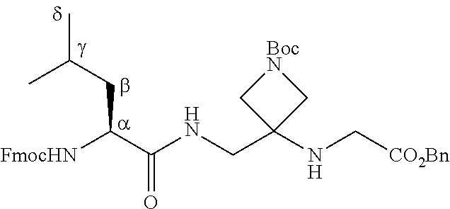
N(CC1(NC[CO2Bn])C[BocN]C1)C(C([FmocHN])CC(C)C)=O
